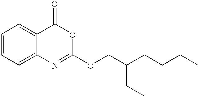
C1=CC=C2C(=C1)C(=O)OC(OCC(CCCC)CC)=N2
